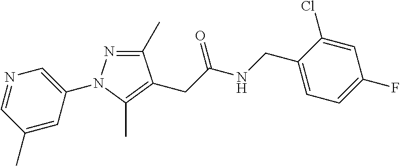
C1(C)=NN(C2=CN=CC(C)=C2)C(C)=C1CC(NCC1=CC=C(F)C=C1Cl)=O
